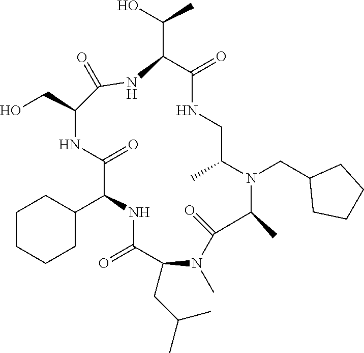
C1CCCC(C2NC(=O)C(CC(C)C)N(C)C(=O)C(C)N(CC3CCCC3)C(C)CNC(=O)C(C(O)C)NC(=O)C(CO)NC2=O)C1
